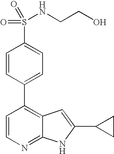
C1=CN=C2C(=C1C1=CC=C(S(=O)(=O)NCCO)C=C1)C=C(C1CC1)N2
